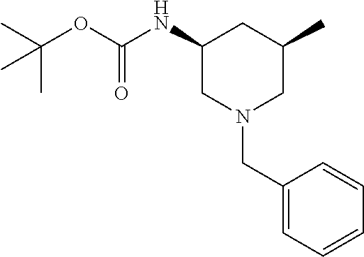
C1(NC(OC(C)(C)C)=O)CN(CC2=CC=CC=C2)CC(C)C1
